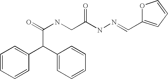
C1=CC=CC(C(C2=CC=CC=C2)C(=O)NCC(NN=CC2=CC=CO2)=O)=C1
